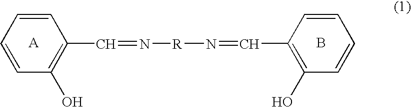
C1=CC=CC(O)=C1C=N[R]N=CC1=C(O)C=CC=C1.B
